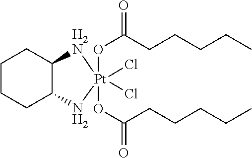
C1CCC2C(C1)[H2N][Pt](Cl)(Cl)(OC(CCCCC)=O)(OC(CCCCC)=O)N2
